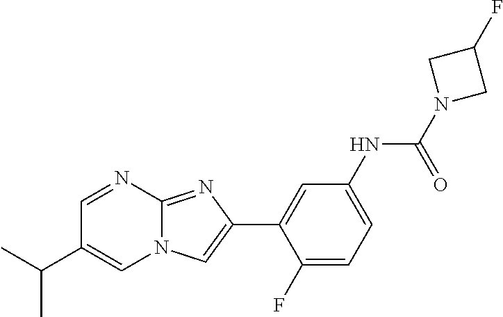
C1=NC2=NC(C3=CC(NC(N4CC(F)C4)=O)=CC=C3F)=CN2C=C1C(C)C
